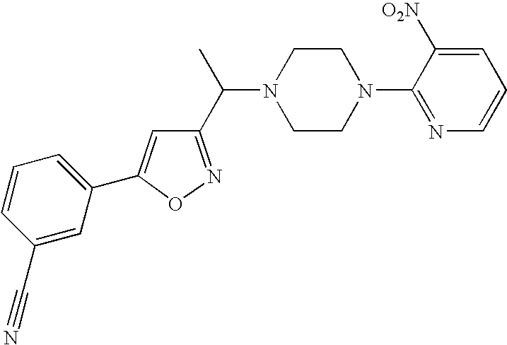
C1=CC(C#N)=CC(C2=CC(C(C)N3CCN(C4=NC=CC=C4[O2N])CC3)=NO2)=C1
